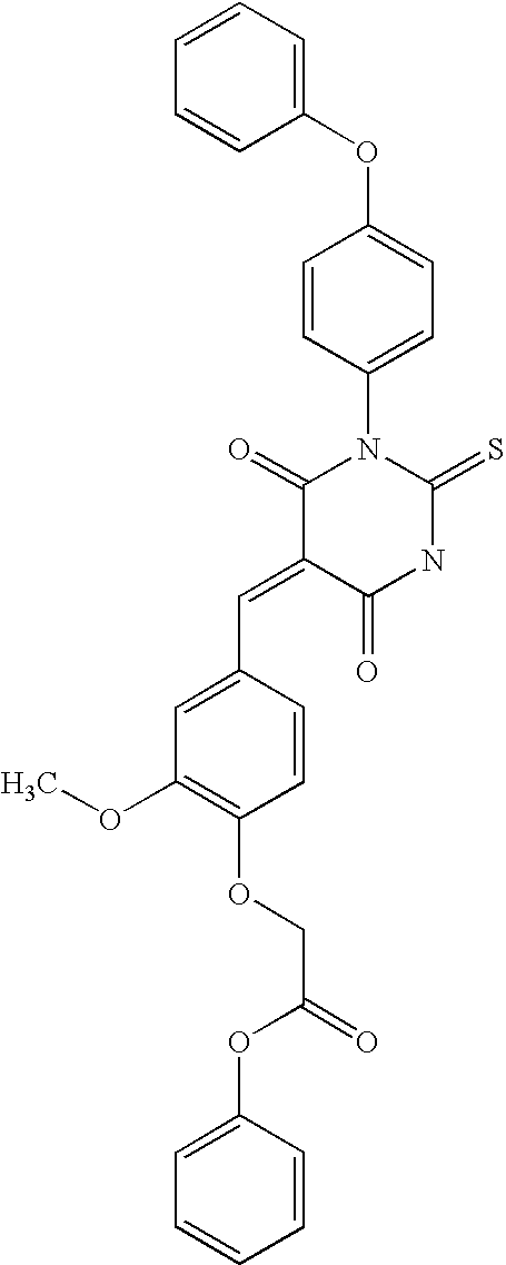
C1(OC2=CC=C(N3C(=O)C(=CC4=CC(OC)=C(OCC(=O)OC5=CC=CC=C5)C=C4)C(=O)NC3=S)C=C2)=CC=CC=C1
